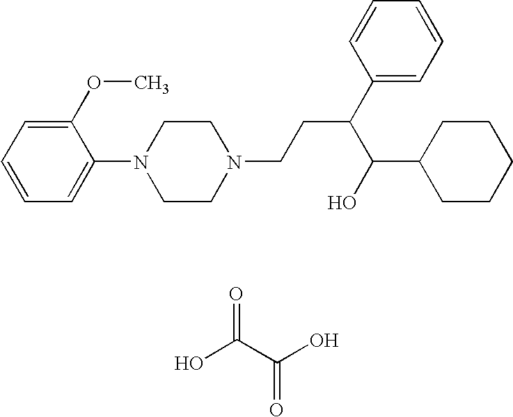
C1(OC)=CC=CC=C1N1CCN(CCC(C2=CC=CC=C2)C(C2CCCCC2)O)CC1.OC(C(O)=O)=O
